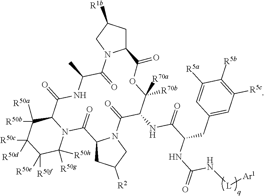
C12CC([R1b])CN1C(=O)C(C)NC(=O)C1N(C([R50g])([R50h])C([R50e])([R50f])C([R50c])([R50d])C1([R50b])[R50a])C(=O)C1CC([R2])CN1C(=O)C(NC(=O)C(CC1=CC([R5c])=C([R5b])C([R5a])=C1)NC(N[L][Ar1])=O)C([R70b])([R70a])OC2=O
